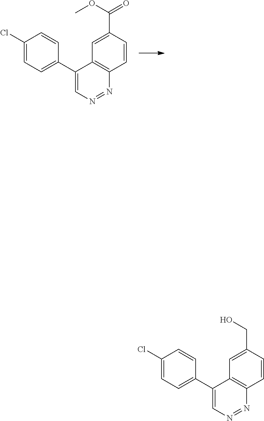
C1=CC(C(OC)=O)=CC2=C1N=NC=C2C1=CC=C(Cl)C=C1.C1=CC(CO)=CC2=C1N=NC=C2C1=CC=C(Cl)C=C1
